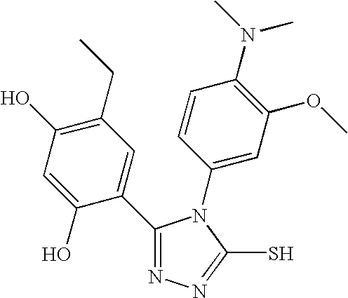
C1(C2=CC(CC)=C(O)C=C2O)=NN=C(S)N1C1=CC(OC)=C(N(C)C)C=C1
